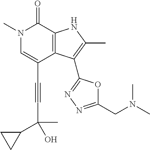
C(C1=CN(C)C(=O)C2=C1C(C1=NN=C(CN(C)C)O1)=C(C)N2)#CC(O)(C)C1CC1
